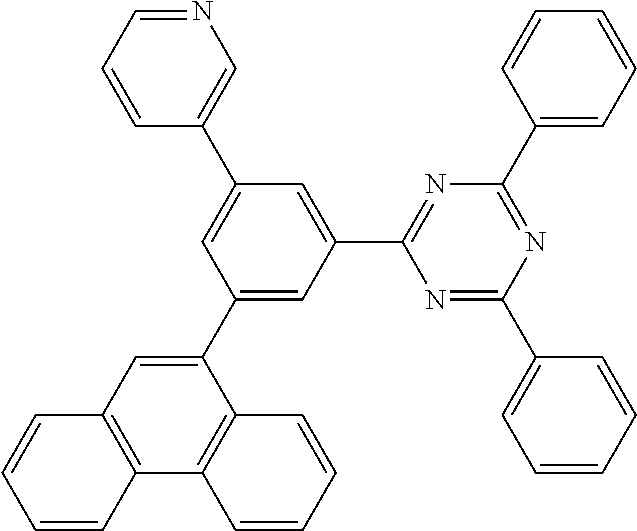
C1(C2=CC(C3=NC(C4=CC=CC=C4)=NC(C4=CC=CC=C4)=N3)=CC(C3=CN=CC=C3)=C2)=CC2=C(C3=C1C=CC=C3)C=CC=C2
